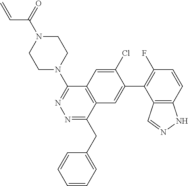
N1(C(=O)C=C)CCN(C2=NN=C(CC3=CC=CC=C3)C3=C2C=C(Cl)C(C2=C(F)C=CC4=C2C=NN4)=C3)CC1
